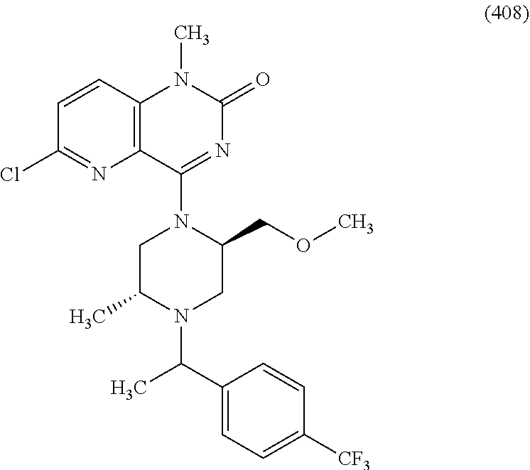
CN1C(=O)N=C(N2C(COC)CN(C(C3=CC=C([CF3])C=C3)C)C(C)C2)C2=C1C=CC(Cl)=N2
